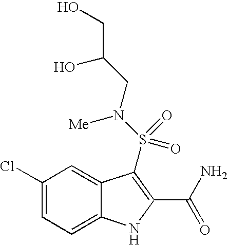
C1(Cl)=CC=C2C(=C1)C(S(N([Me])CC(O)CO)(=O)=O)=C(C(N)=O)N2
